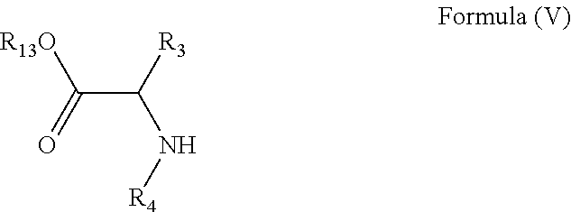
C(C([R3])N[R4])(=O)[R13O]
